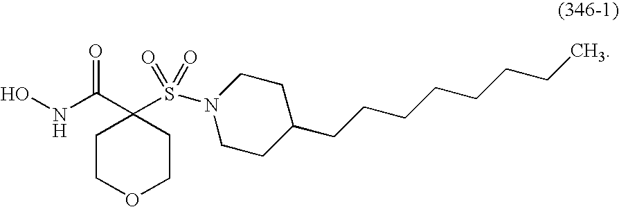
ONC(C1(S(=O)(=O)N2CCC(CCCCCCCC)CC2)CCOCC1)=O
